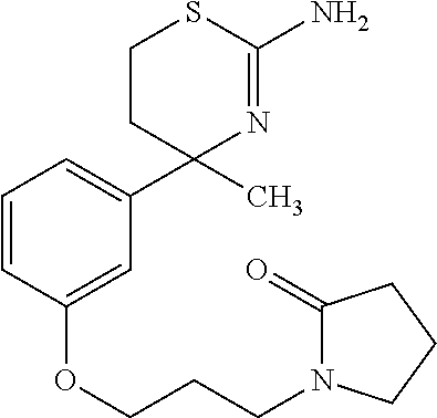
C1=CC(OCCCN2C(=O)CCC2)=CC(C2(C)N=C(N)SCC2)=C1
